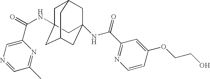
C1=C(C(=O)NC23CC4CC(NC(C5=NC=CC(OCCO)=C5)=O)(CC(C2)C4)C3)N=C(C)C=N1
